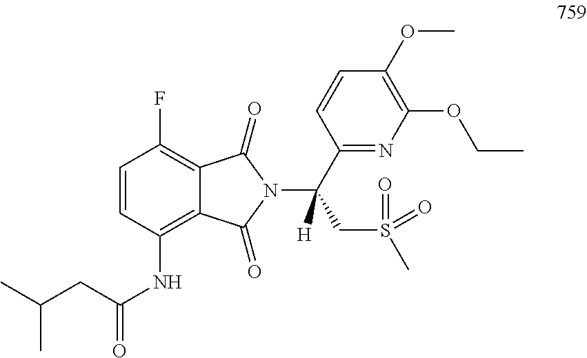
C1=CC(NC(=O)CC(C)C)=C2C(=C1F)C(=O)N(C(C1=NC(OCC)=C(OC)C=C1)(CS(C)(=O)=O)[H])C2=O
